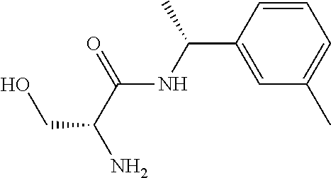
N(C(=O)C(N)CO)C(C1=CC(C)=CC=C1)C
